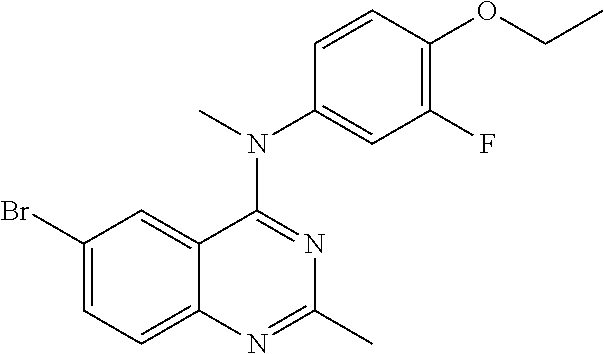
C1(Br)=CC=C2C(=C1)C(N(C)C1=CC(F)=C(OCC)C=C1)=NC(C)=N2
